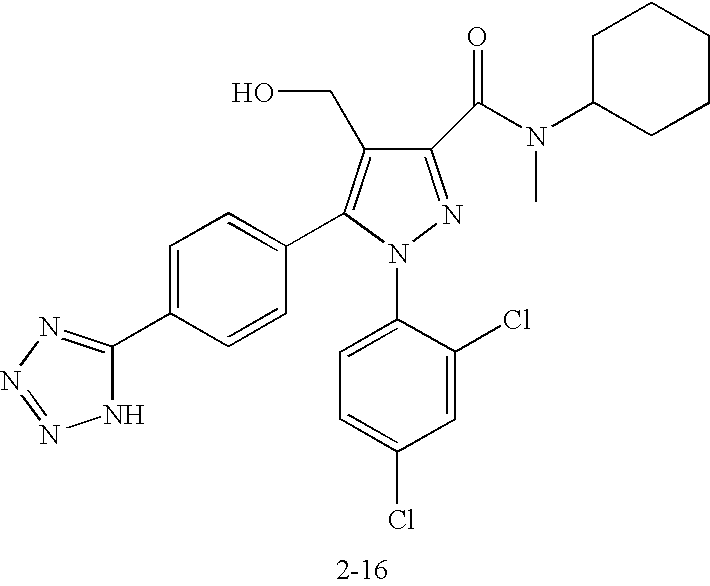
C1(C(N(C2CCCCC2)C)=O)=NN(C2=CC=C(Cl)C=C2Cl)C(C2=CC=C(C3=NN=NN3)C=C2)=C1CO
